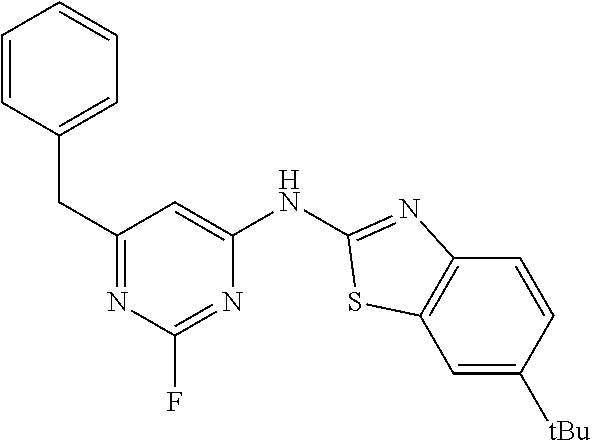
C1(CC2=CC=CC=C2)=NC(F)=NC(NC2=NC3=C(C=C([tBu])C=C3)S2)=C1
